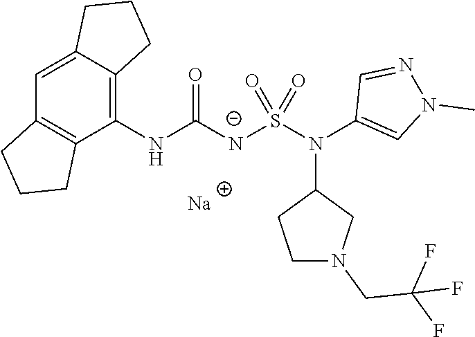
[Na].C12=CC3=C(C(NC([N-]S(N(C4=CN(C)N=C4)C4CCN(CC(F)(F)F)C4)(=O)=O)=O)=C1CCC2)CCC3
